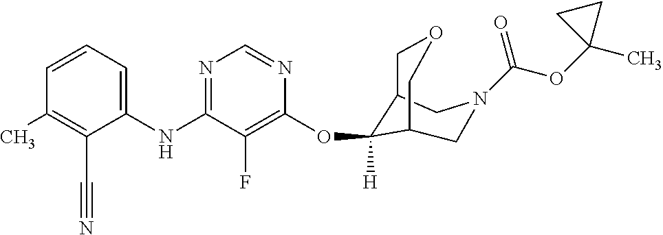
C1(NC2=NC=NC(OC3([H])C4COCC3CN(C(OC3(C)CC3)=O)C4)=C2F)=CC=CC(C)=C1C#N
